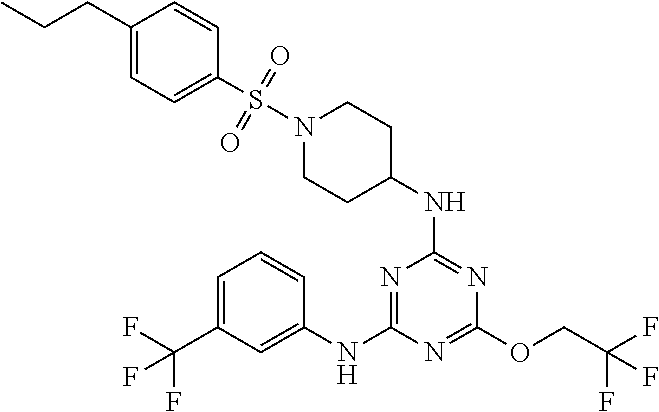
FC(C1=CC=CC(NC2=NC(NC3CCN(S(=O)(=O)C4=CC=C(CCC)C=C4)CC3)=NC(OCC(F)(F)F)=N2)=C1)(F)F
